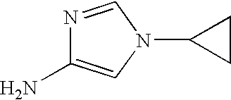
N1=CN(C2CC2)C=C1N
